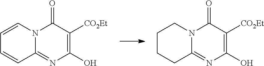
C1=CN2C(=NC(O)=C([CO2Et])C2=O)C=C1.C1CCC2=NC(O)=C([CO2Et])C(=O)N2C1
